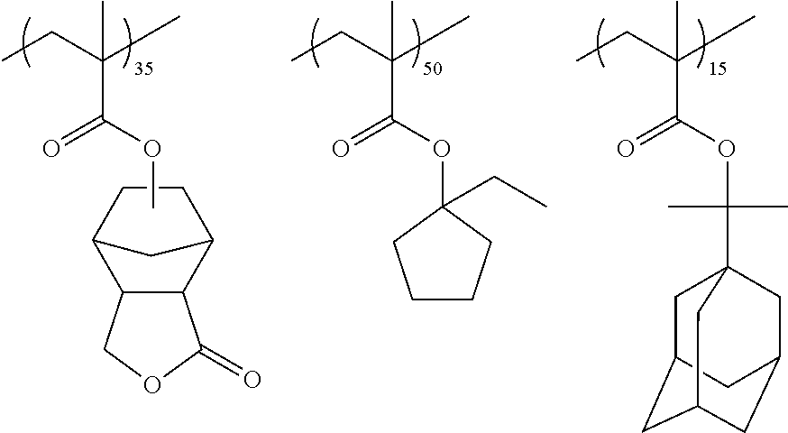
C(OC1(CC)CCCC1)(=O)C(CC)(C)C.C(OC(C)(C)C12CC3CC(CC(C1)C3)C2)(=O)C(CC)(C)C.C12C(C3CC1CC3)C(=O)OC2.C(=O)(C(CC)(C)C)OC
